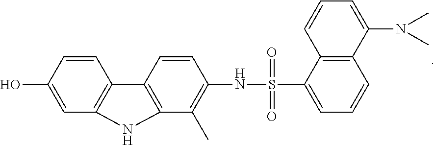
C12=C(C=C(O)C=C1)NC1=C2C=CC(NS(C2=CC=CC3=C2C=CC=C3N(C)C)(=O)=O)=C1C
